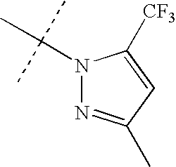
N1(C(C)(C)C)N=C(C)C=C1[CF3]
